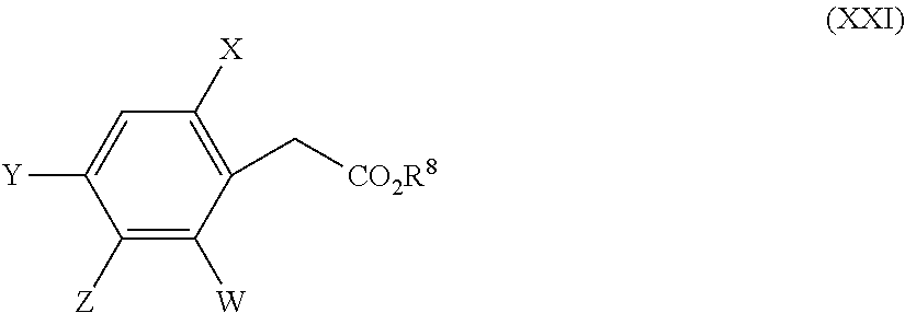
C1([Z])=C([W])C(C[CO2R8])=C([X])C=C1[Y]
